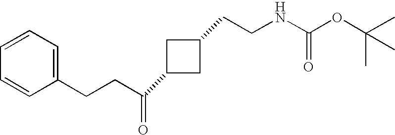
C1C(C(CCC2=CC=CC=C2)=O)CC1CCNC(OC(C)(C)C)=O
